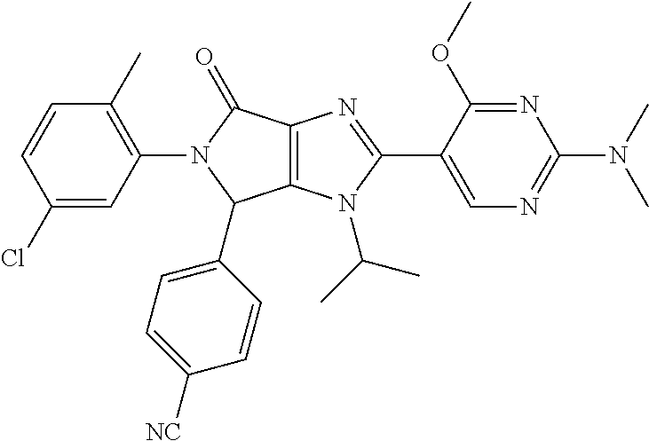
C12=C(N(C(C)C)C(C3=CN=C(N(C)C)N=C3OC)=N1)C(C1=CC=C([NC])C=C1)N(C1=C(C)C=CC(Cl)=C1)C2=O
